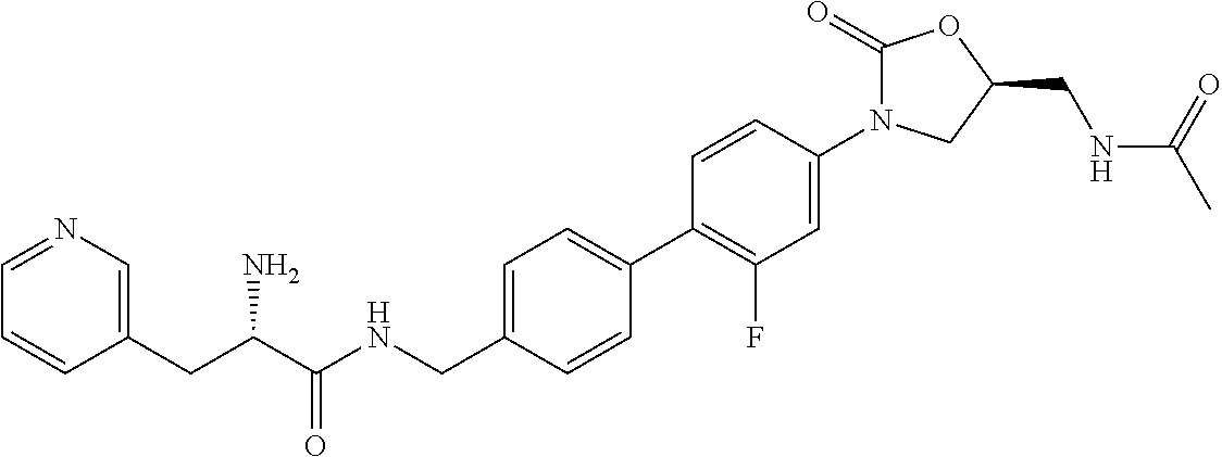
C(C(NCC1=CC=C(C2=C(F)C=C(N3C(=O)OC(CNC(C)=O)C3)C=C2)C=C1)=O)(CC1=CN=CC=C1)N
